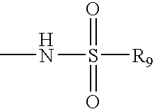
CNS([R9])(=O)=O
